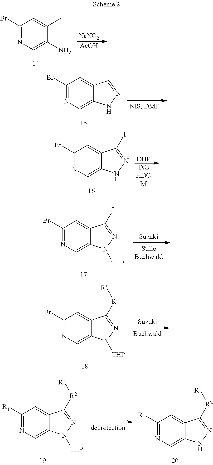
C1(Br)=NC=C(N)C(C)=C1.[NaNO2].[AcOH].C1(Br)=NC=C2C(=C1)C=NN2.C1(Br)=NC=C2C(=C1)C(I)=NN2.[DHP].[TsOHDCM].C1(Br)=NC=C2C(=C1)C(I)=NN2[THP].C1(Br)=NC=C2C(=C1)C([R][R])=NN2[THP].C1([R1])=NC=C2C(=C1)C([R2][R])=NN2[THP].C1([R1])=NC=C2C(=C1)C([R2][R])=NN2
